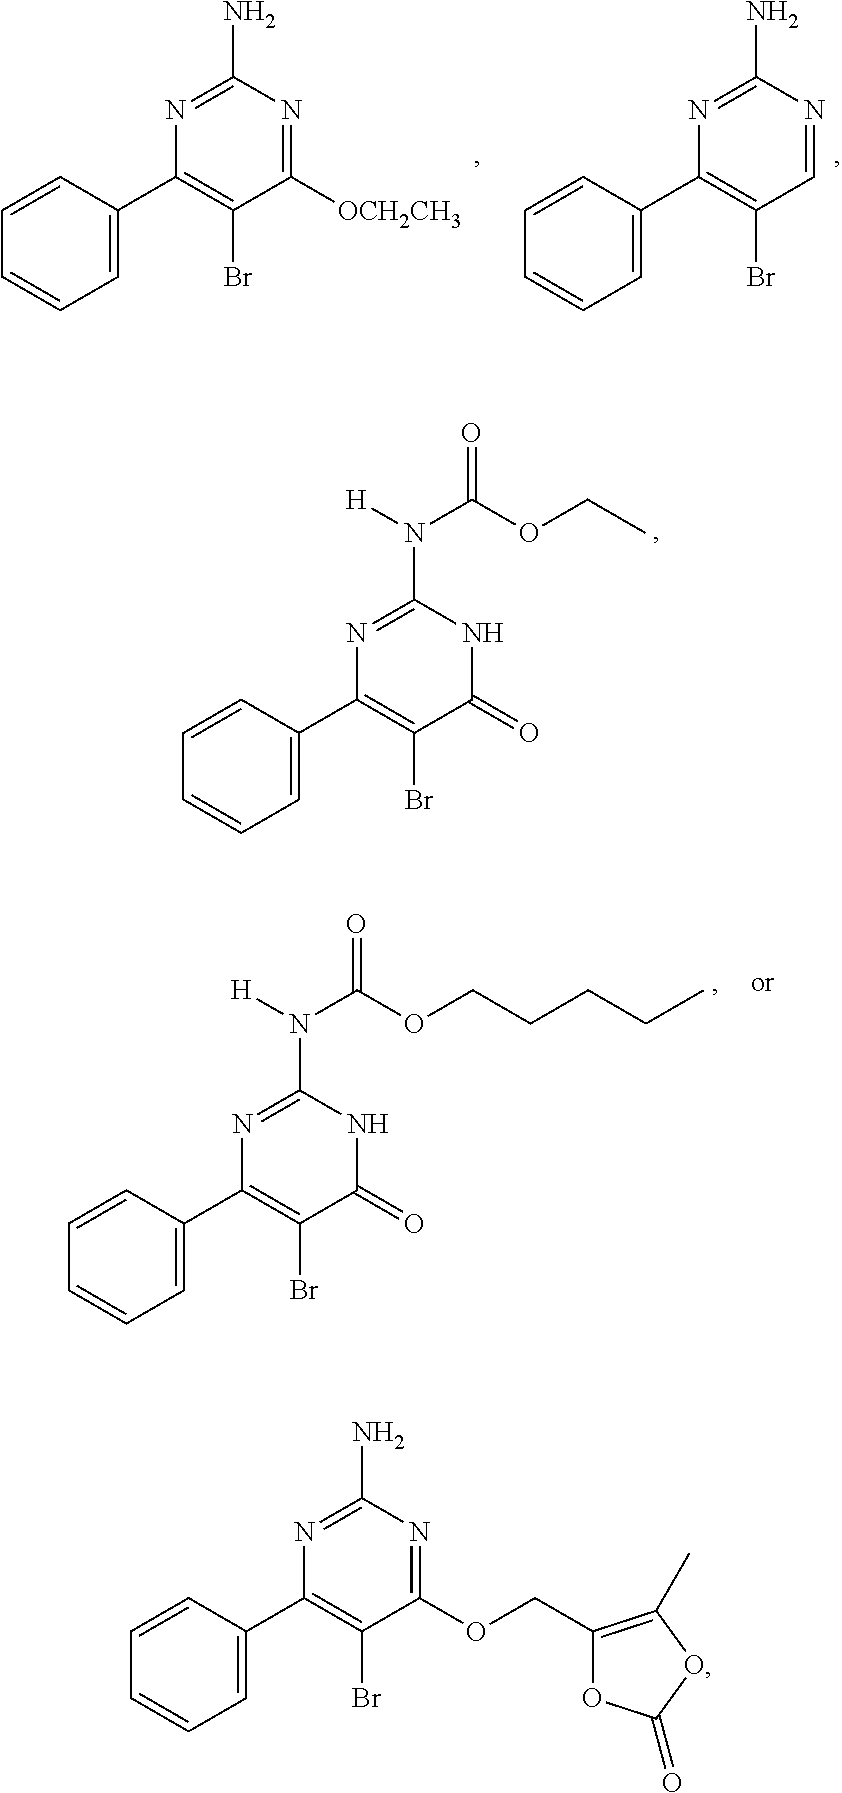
C1([OCH2CH3])=NC(N)=NC(C2=CC=CC=C2)=C1Br.C1=NC(N)=NC(C2=CC=CC=C2)=C1Br.C1(=O)NC(N([H])C(OCC)=O)=NC(C2=CC=CC=C2)=C1Br.C1(=O)NC(N([H])C(OCCCCC)=O)=NC(C2=CC=CC=C2)=C1Br.C1(OCC2=C(C)OC(=O)O2)=NC(N)=NC(C2=CC=CC=C2)=C1Br
